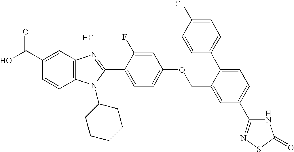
OC(C1=CC2=C(C=C1)N(C1CCCCC1)C(C1=CC=C(OCC3=CC(C4=NSC(=O)N4)=CC=C3C3=CC=C(Cl)C=C3)C=C1F)=N2)=O.Cl
